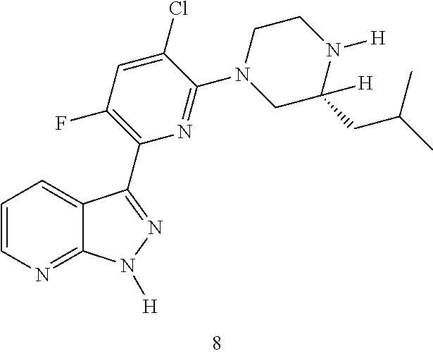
C1=CN=C2C(=C1)C(C1=C(F)C=C(Cl)C(N3CC([H])(CC(C)C)N([H])CC3)=N1)=NN2[H]
